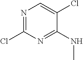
N1=C(Cl)N=C(NC)C(Cl)=C1
